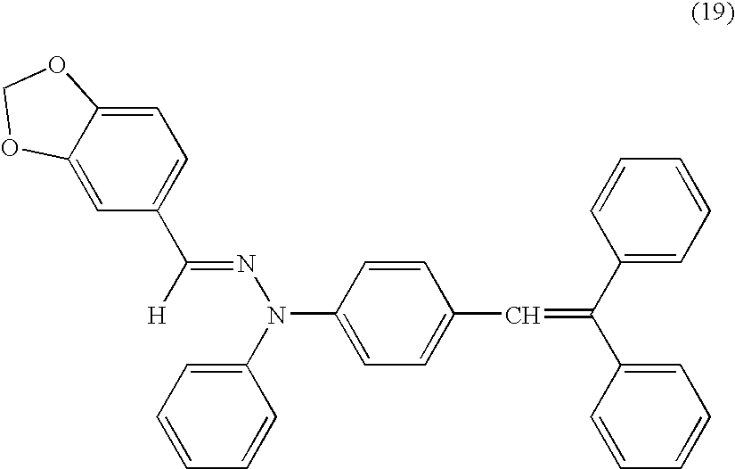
C1(N(N=C(C2=CC=C3C(=C2)OCO3)[H])C2=CC=C(C=C(C3=CC=CC=C3)C3=CC=CC=C3)C=C2)=CC=CC=C1
